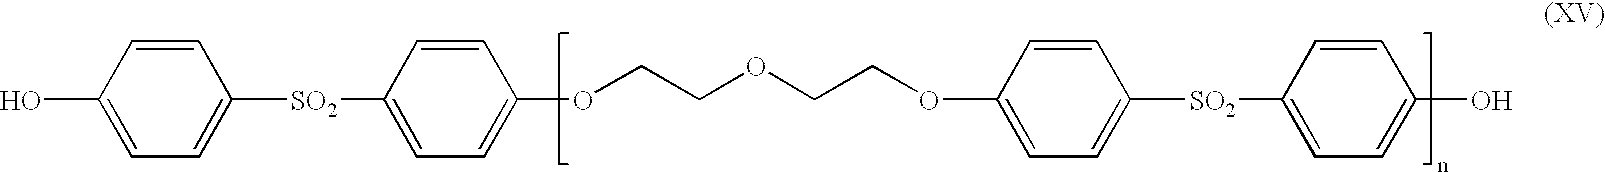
C1([SO2]C2=CC=C(OCCOCCOC3=CC=C([SO2]C4=CC=C(O)C=C4)C=C3)C=C2)=CC=C(O)C=C1
